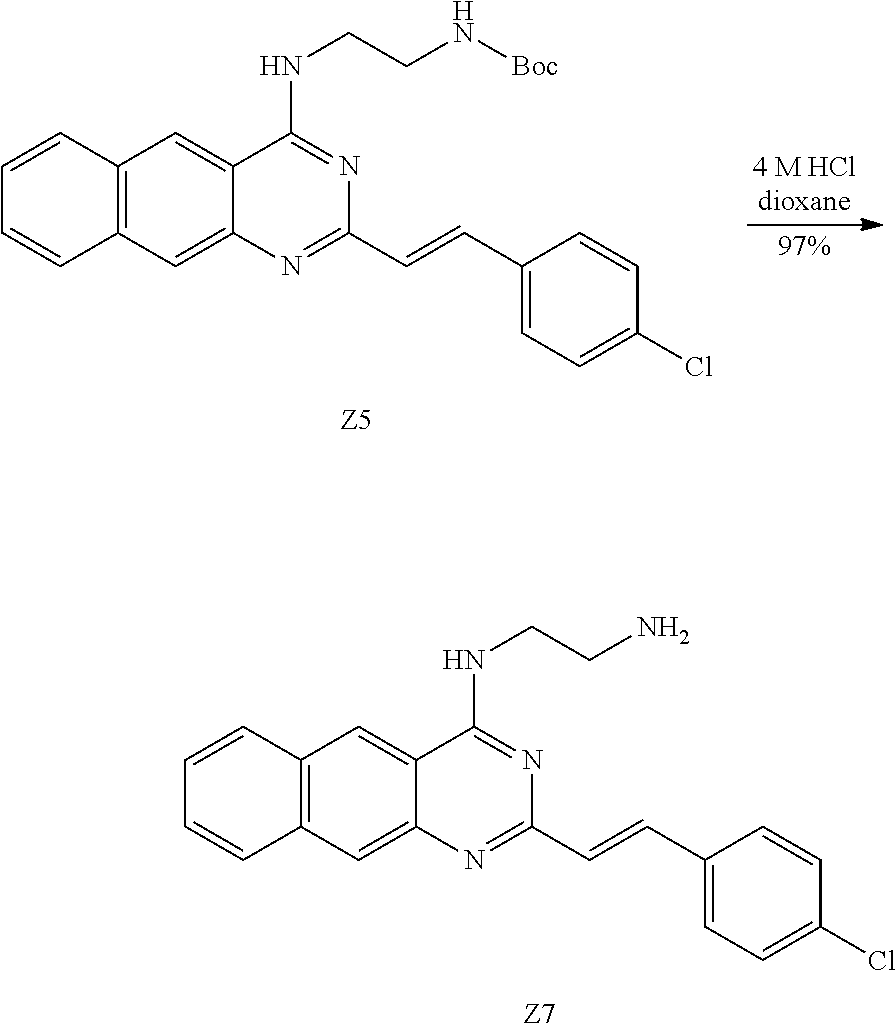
C1=CC2=C(C=C1)C=C1C(=C2)C(NCCN)=NC(C=CC2=CC=C(Cl)C=C2)=N1.C1=CC2=C(C=C1)C=C1C(=C2)C(NCCN[Boc])=NC(C=CC2=CC=C(Cl)C=C2)=N1
